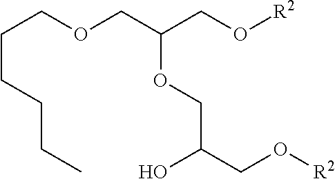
C(OCC(CO[R2])OCC(CO[R2])O)CCCCC
